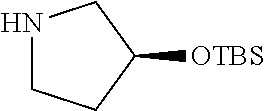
N1CCC([OTBS])C1
